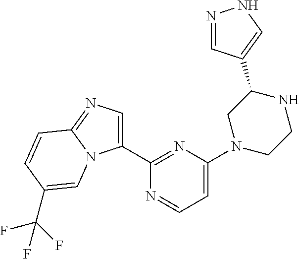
N1=CC(C2CN(C3=CC=NC(C4=CN=C5N4C=C(C(F)(F)F)C=C5)=N3)CCN2)=CN1
